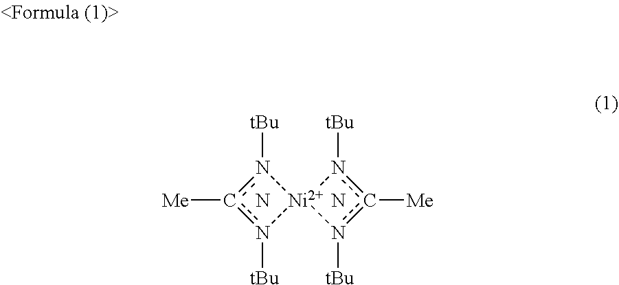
[Me]c1n([tBu])[Ni]2(n1[tBu])n([tBu])c([Me])n2[tBu].N.N
